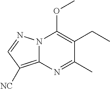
C1(CC)=C(OC)N2C(=C([NC])C=N2)N=C1C
